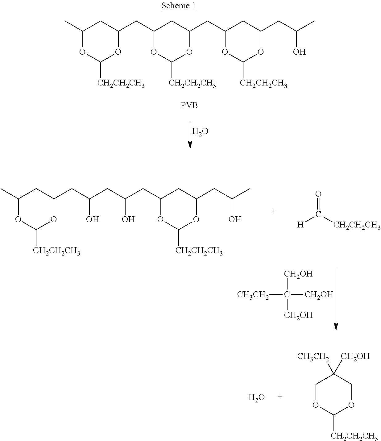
C1(C)OC([CH2CH2CH3])OC(CC2OC([CH2CH2CH3])OC(CC3OC([CH2CH2CH3])OC(CC(C)O)C3)C2)C1.[PVB].O.C1(C)OC([CH2CH2CH3])OC(CC(O)CC(O)CC2OC([CH2CH2CH3])OC(CC(C)O)C2)C1.O=C([CH2CH2CH3])[H].[CH3CH2]C([CH2OH])([CH2OH])[CH2OH].O.C1OC([CH2CH2CH3])OCC1([CH2OH])[CH3CH2]
